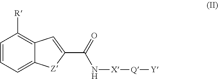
C1=CC=C2C(=C1[R])C=C(C(=O)N[X][Q][Y])[Z]2
